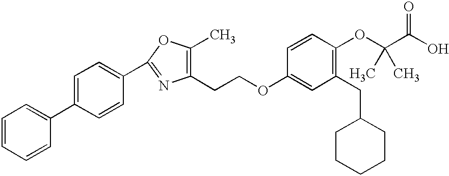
C1(CCOC2=CC(CC3CCCCC3)=C(OC(C(O)=O)(C)C)C=C2)=C(C)OC(C2=CC=C(C3=CC=CC=C3)C=C2)=N1
